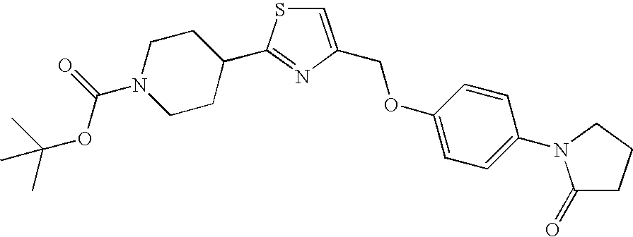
C1=C(COC2=CC=C(N3C(=O)CCC3)C=C2)N=C(C2CCN(C(=O)OC(C)(C)C)CC2)S1
